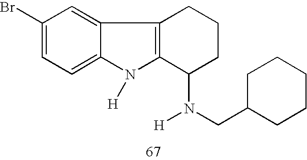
C1(Br)=CC=C2C(=C1)C1=C(N2[H])C(N([H])CC2CCCCC2)CCC1
